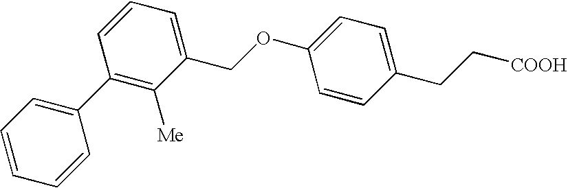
C1(COC2=CC=C(CC[COOH])C=C2)=CC=CC(C2=CC=CC=C2)=C1[Me]
